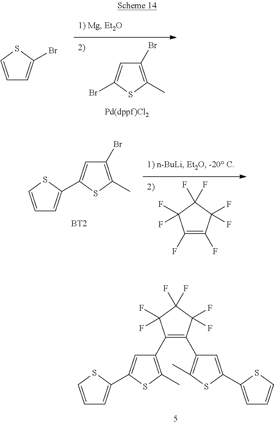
C1(Br)=C(C)SC(Br)=C1.C1=CSC(Br)=C1.FC1=C(F)C(F)(F)C(F)(F)C1(F)F.[BT2].C1(Br)=C(C)SC(C2=CC=CS2)=C1.C1(C2=C(C3=C(C)SC(C4=CC=CS4)=C3)C(F)(F)C(F)(F)C2(F)F)=C(C)SC(C2=CC=CS2)=C1
